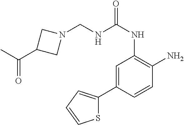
C(NC(NC1=C(N)C=CC(C2=CC=CS2)=C1)=O)N1CC(C(C)=O)C1
